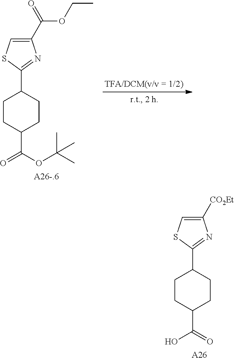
C1CC(C(=O)OC(C)(C)C)CCC1C1=NC(C(=O)OCC)=CS1.C1CC(C(O)=O)CCC1C1=NC([CO2Et])=CS1.[A26]
